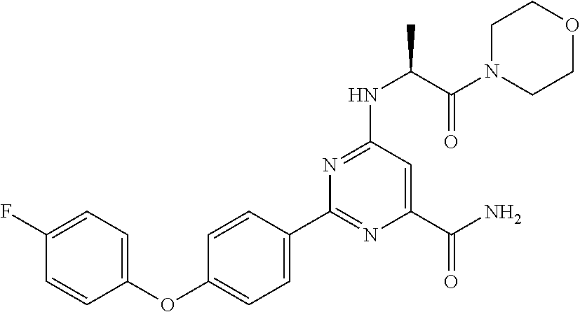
C1(C2=CC=C(OC3=CC=C(F)C=C3)C=C2)=NC(C(N)=O)=CC(NC(C)C(N2CCOCC2)=O)=N1
